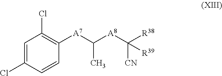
C1=C(Cl)C=CC([A7]C([A8]C([R38])([CN])[R39])C)=C1Cl
